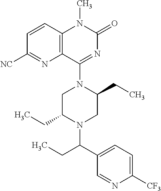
C1=CC2=C(N=C1[NC])C(N1C(CC)CN(C(C3=CC=C([CF3])N=C3)CC)C(CC)C1)=NC(=O)N2C
